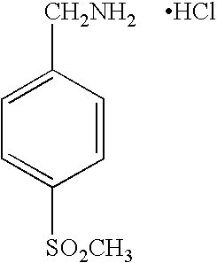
[SO2CH3]C1=CC=C([CH2NH2])C=C1.Cl
